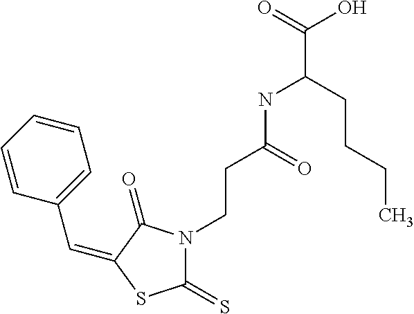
C(C1=CC=CC=C1)=C1C(=O)N(CCC(NC(C(O)=O)CCCC)=O)C(=S)S1
